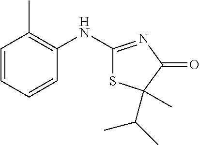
C1=CC=CC(NC2=NC(=O)C(C(C)C)(C)S2)=C1C
